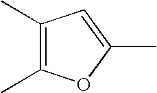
C1(C)=C(C)OC(C)=C1
